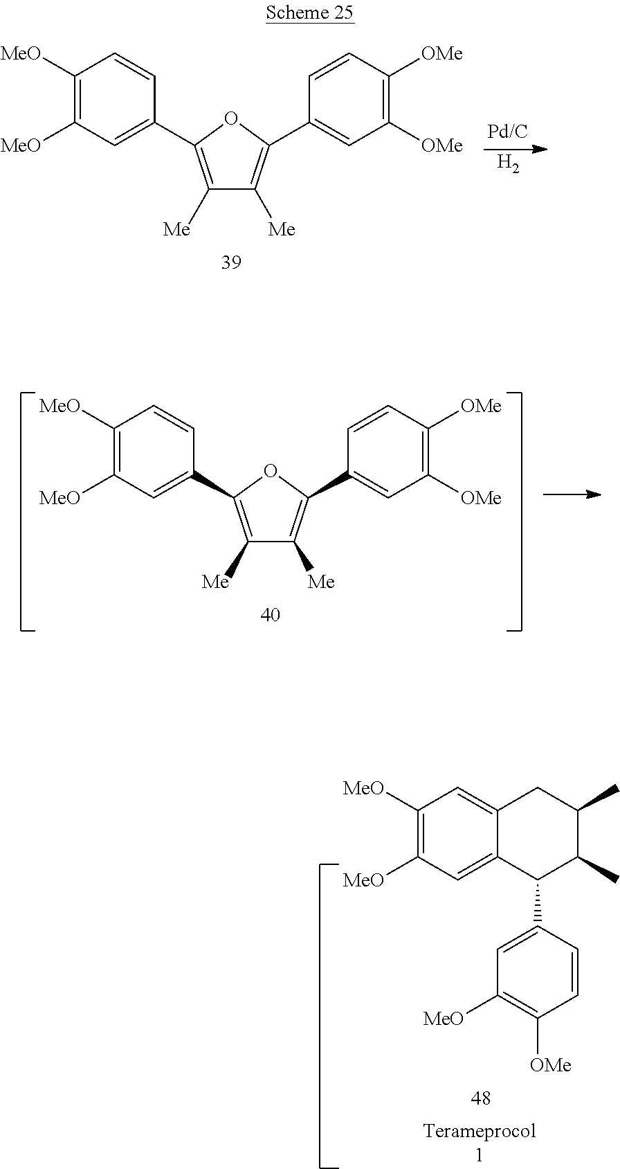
C1([Me])=C(C2=CC([MeO])=C([MeO])C=C2)OC(C2=CC([OMe])=C([OMe])C=C2)=C1[Me].C1([MeO])=C([MeO])C=C2C(=C1)CC(C)C(C)C2C1=CC([MeO])=C([OMe])C=C1.C1([Me])=C(C2=CC([MeO])=C([MeO])C=C2)OC(C2=CC([OMe])=C([OMe])C=C2)=C1[Me].[H2]
